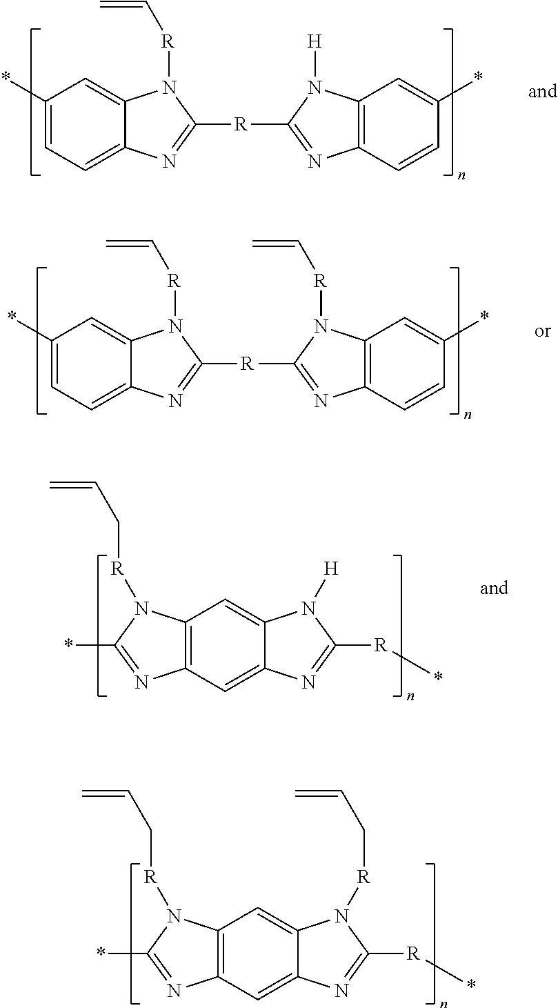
C1(*)=CC=C2C(=C1)N([R]C=C)C([R]C1=NC3=C(N1[H])C=C(*)C=C3)=N2.C1(*)=CC=C2C(=C1)N([R]C=C)C([R]C1=NC3=C(N1[R]C=C)C=C(*)C=C3)=N2.C12=C(C=C3C(=C1)N([R]CC=C)C([R]*)=N3)N=C(*)N2[R]CC=C.C12=C(C=C3C(=C1)N([H])C([R]*)=N3)N=C(*)N2[R]CC=C
